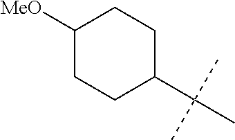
C1([MeO])CCC(C(C)(C)C)CC1
